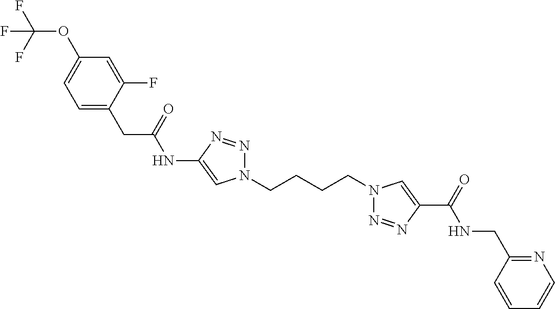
C1(NC(CC2=CC=C(OC(F)(F)F)C=C2F)=O)=CN(CCCCN2N=NC(C(=O)NCC3=NC=CC=C3)=C2)N=N1
